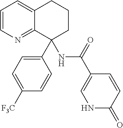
C1=CN=C2C(=C1)CCCC2(C1=CC=C([F3C])C=C1)NC(C1=CNC(=O)C=C1)=O
